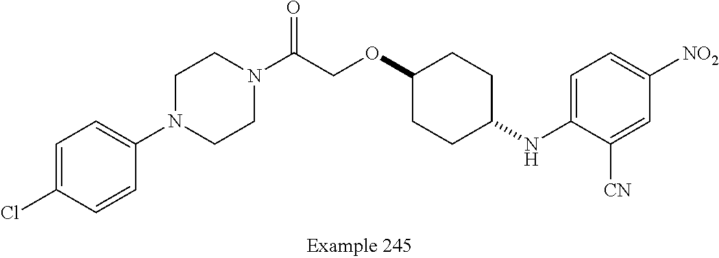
C1=C(Cl)C=CC(N2CCN(C(COC3CCC(NC4=CC=C([NO2])C=C4[CN])CC3)=O)CC2)=C1
